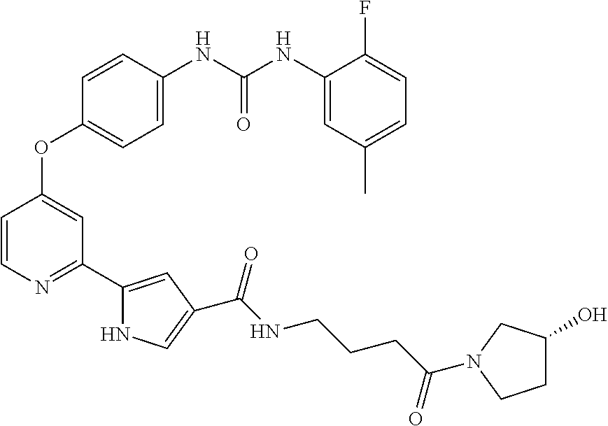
C1=C(NC(NC2=CC(C)=CC=C2F)=O)C=CC(OC2=CC(C3=CC(C(NCCCC(=O)N4CC(O)CC4)=O)=CN3)=NC=C2)=C1
